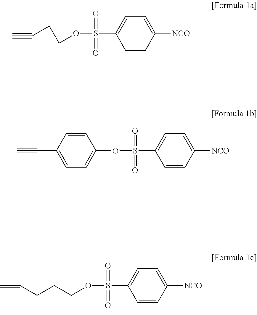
C1=CC([NCO])=CC=C1S(=O)(=O)OCCC#C.C1=CC([NCO])=CC=C1S(=O)(=O)OC1=CC=C(C#C)C=C1.C1=CC([NCO])=CC=C1S(=O)(=O)OCCC(C#C)C
